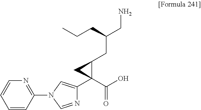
C1=CC=CC(N2C=C(C3(C(O)=O)C(CC(CN)CCC)C3)N=C2)=N1
